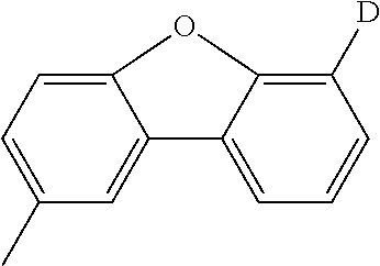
C1=C(C)C=C2C(=C1)OC1=C([D])C=CC=C21
